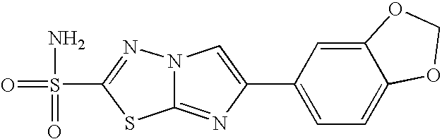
C12=NC(C3=CC=C4C(=C3)OCO4)=CN1N=C(S(=O)(=O)N)S2
